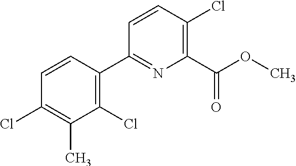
C1(Cl)=C(C2=NC(C(OC)=O)=C(Cl)C=C2)C=CC(Cl)=C1C
